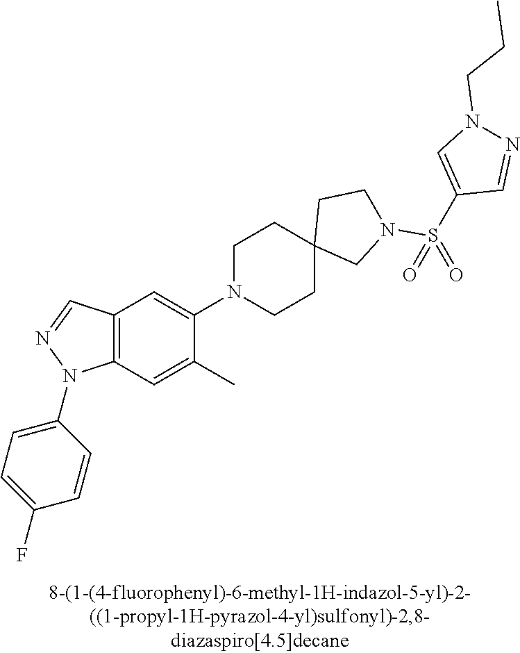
N1(C2=CC3=C(C=C2C)N(C2=CC=C(F)C=C2)N=C3)CCC2(CC1)CN(S(C1=CN(CCC)N=C1)(=O)=O)CC2
